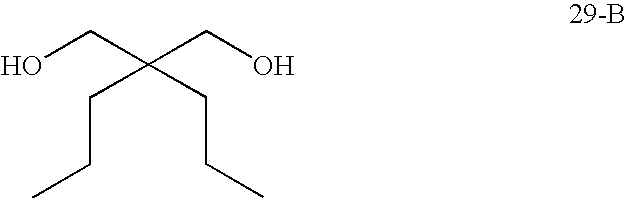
OCC(CO)(CCC)CCC
